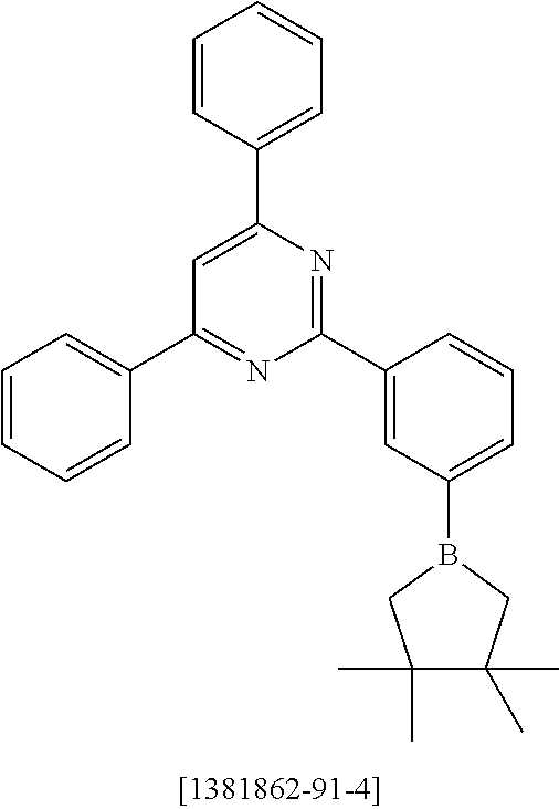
C1=CC(C2=CC(C3=CC=CC=C3)=NC(C3=CC(B4CC(C)(C)C(C)(C)C4)=CC=C3)=N2)=CC=C1
